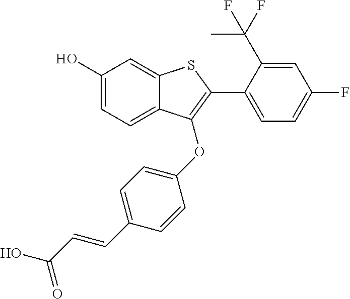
C1(O)=CC=C2C(=C1)SC(C1=CC=C(F)C=C1C(F)(C)F)=C2OC1=CC=C(C=CC(O)=O)C=C1
